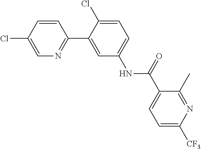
C1(C)=NC([CF3])=CC=C1C(NC1=CC=C(Cl)C(C2=NC=C(Cl)C=C2)=C1)=O
